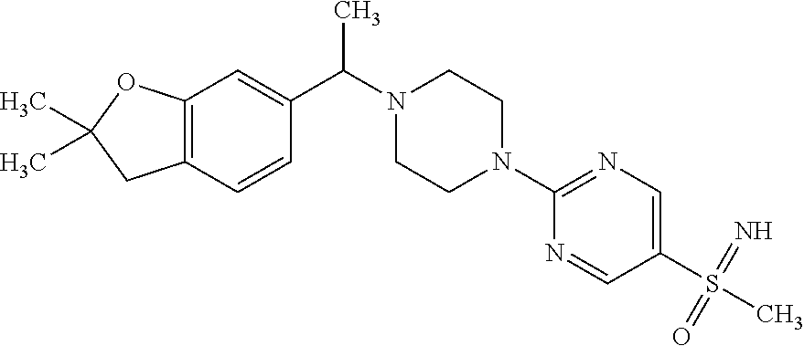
C12=C(OC(C)(C)C1)C=C(C(C)N1CCN(C3=NC=C(S(C)(=N)=O)C=N3)CC1)C=C2
